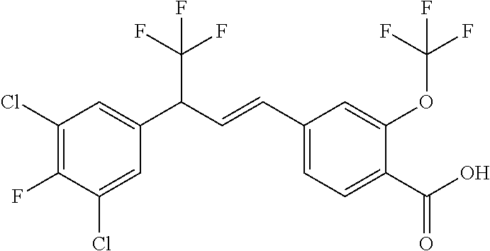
C1(Cl)=C(F)C(Cl)=CC(C(C=CC2=CC=C(C(=O)O)C(OC(F)(F)F)=C2)C(F)(F)F)=C1
